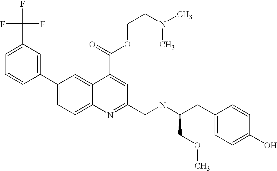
C1(C(F)(F)F)=CC=CC(C2=CC=C3C(=C2)C(C(OCCN(C)C)=O)=CC(CNC(CC2=CC=C(O)C=C2)COC)=N3)=C1
